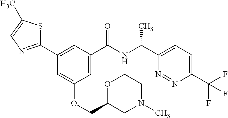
C1(C2=CC(C(NC(C3=CC=C(C(F)(F)F)N=N3)C)=O)=CC(OCC3CN(C)CCO3)=C2)=NC=C(C)S1
